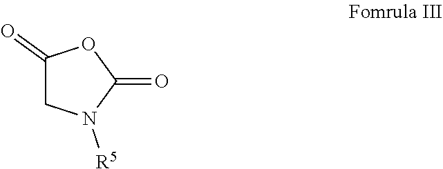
C1(=O)CN([R5])C(=O)O1
